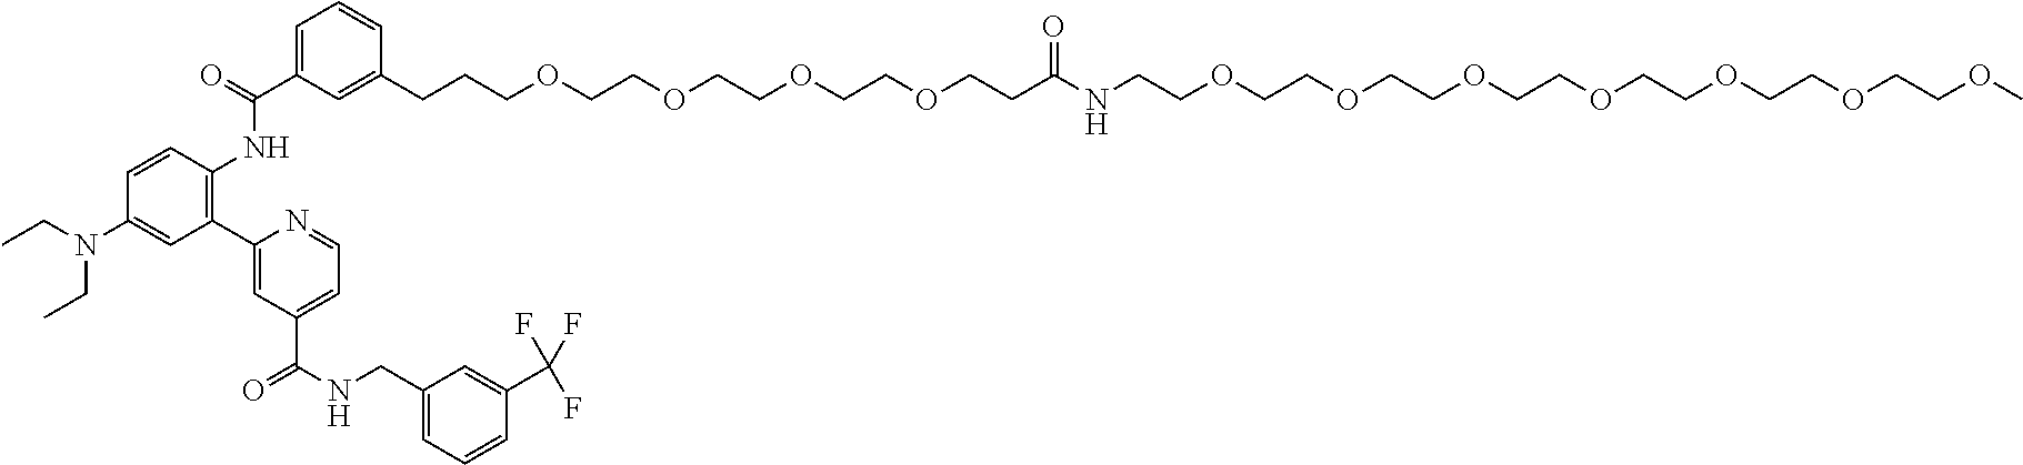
CCN(CC)C1=CC(C2=CC(C(NCC3=CC=CC(C(F)(F)F)=C3)=O)=CC=N2)=C(NC(C2=CC=CC(CCCOCCOCCOCCOCCC(NCCOCCOCCOCCOCCOCCOCCOC)=O)=C2)=O)C=C1
